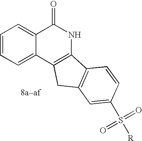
C1=CC=C2C(=C1)C(=O)NC1=C2CC2=C1C=CC(S(=O)(=O)[R])=C2
